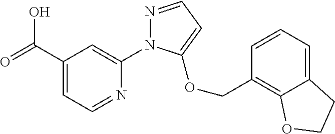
C(C1=CC=NC(N2N=CC=C2OCC2=C3C(=CC=C2)CCO3)=C1)(=O)O
